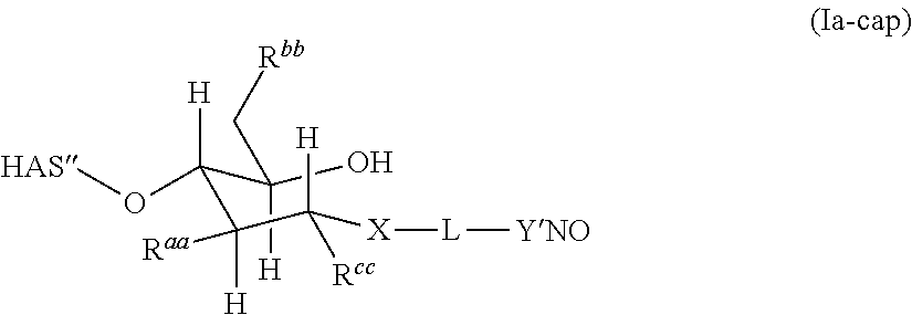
C(C(C(C([X][L][YNO])([H])[Rcc])([H])[Raa])([H])O[HAS])(O)(C[Rbb])[H]
